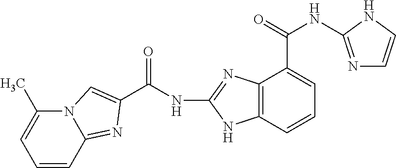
C(NC1=NC2=C(N1)C=CC=C2C(NC1=NC=CN1)=O)(=O)C1=CN2C(=N1)C=CC=C2C
